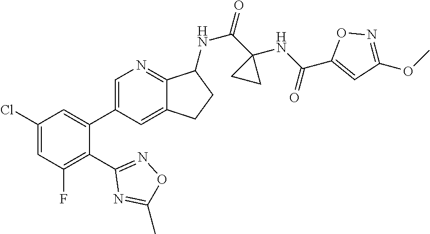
C1(Cl)=CC(F)=C(C2=NOC(C)=N2)C(C2=CN=C3C(=C2)CCC3NC(=O)C2(NC(C3=CC(OC)=NO3)=O)CC2)=C1
